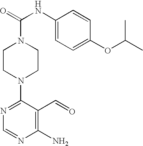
C1CN(C2=NC=NC(N)=C2C=O)CCN1C(=O)NC1=CC=C(OC(C)C)C=C1
